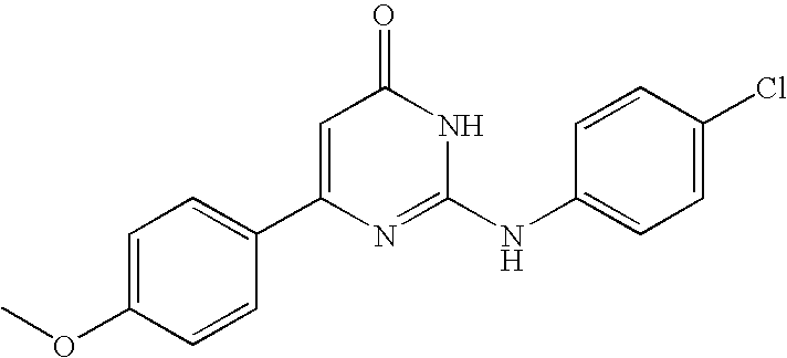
C1=CC(C2=CC(=O)NC(NC3=CC=C(Cl)C=C3)=N2)=CC=C1OC
